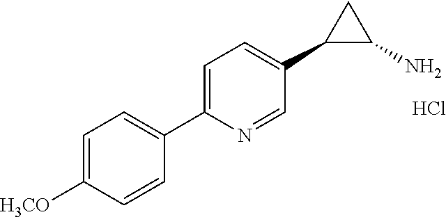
C1=C([H3CO])C=CC(C2=CC=C(C3C(N)C3)C=N2)=C1.Cl
